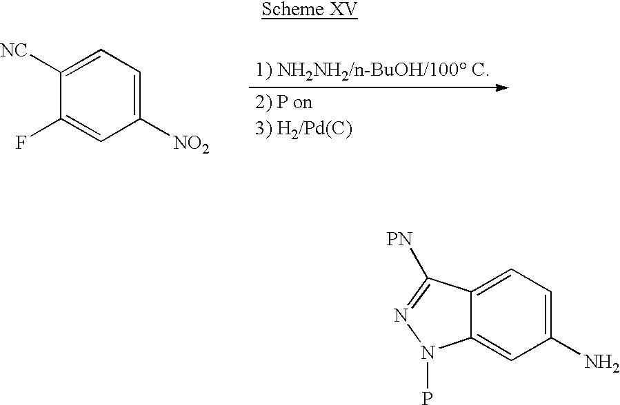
C1(N)=CC=C2C(=C1)N(P)N=C2[PN].C1([NO2])=CC=C([NC])C(F)=C1
